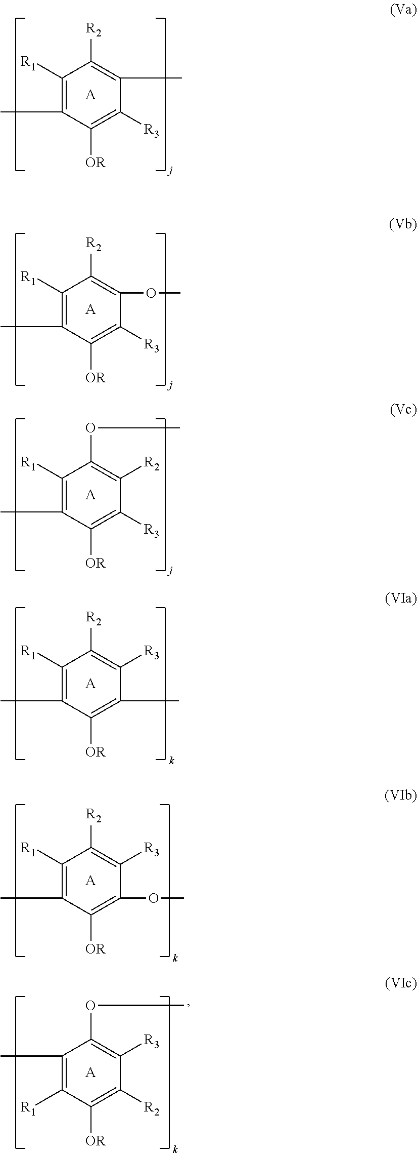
C1([OR])=C([R3])C(OC)=C([R2])C([R1])=C1C.[A].C1([OR])=C([R3])C([R2])=C(OC)C([R1])=C1C.[A].C1([OR])=C(C)C([R3])=C([R2])C([R1])=C1C.[A].C1([OR])=C(OC)C([R3])=C([R2])C([R1])=C1C.[A].C1([OR])=C([R3])C(C)=C([R2])C([R1])=C1C.[A].C1([OR])=C([R2])C([R3])=C(OC)C(C)=C1[R1].[A]
